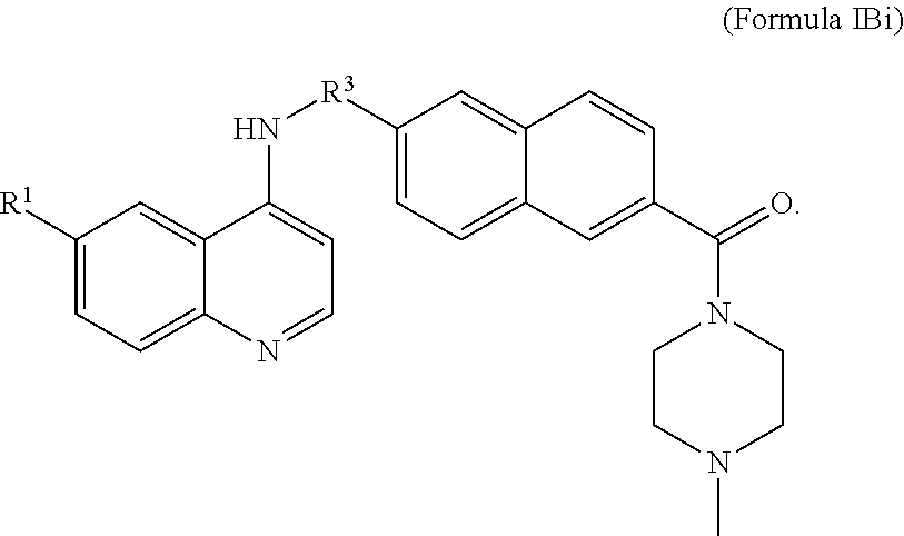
C1([R1])=CC=C2C(=C1)C(N[R3]C1=CC=C3C(=C1)C=CC(C(=O)N1CCN(C)CC1)=C3)=CC=N2
